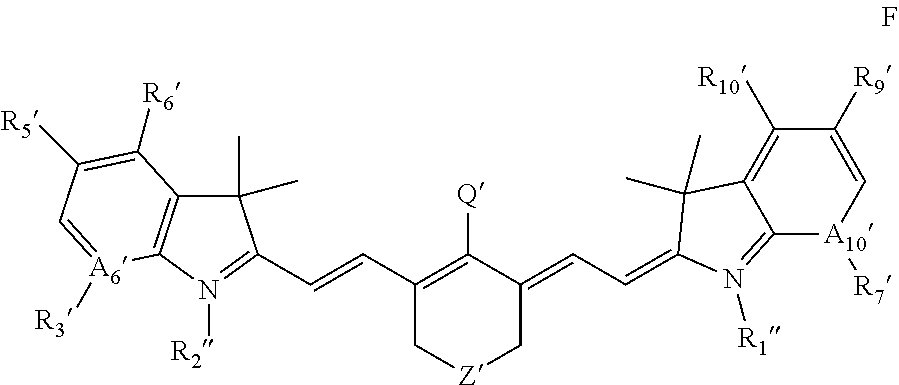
C1(C)(C)C2=C(N([R2])=C1C=CC1=C([Q])C(=CC=C3N([R1])=C4C(=C([R10])C([R9])=C[A10]4[R7])C3(C)C)C[Z]C1)[A6]([R3])=CC([R5])=C2[R6]
